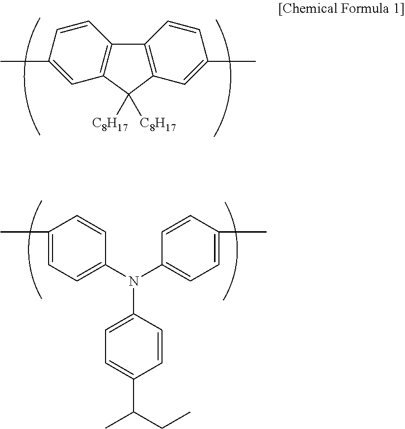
C1=C(C)C=CC2=C1C([C8H17])([C8H17])C1=C2C=CC(C)=C1.CC1=CC=C(N(C2=CC=C(C)C=C2)C2=CC=C(C(C)CC)C=C2)C=C1
